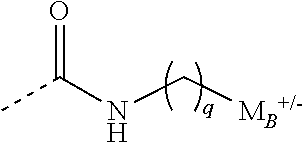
CC(NC[MB+/-])=O
